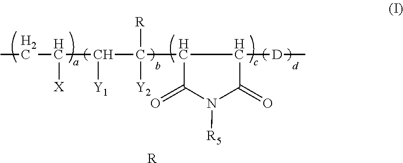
CCC(C(C(C1C([D]C)C(=O)N([R5])C1=O)([R])[Y2])[Y1])[X].[R]
